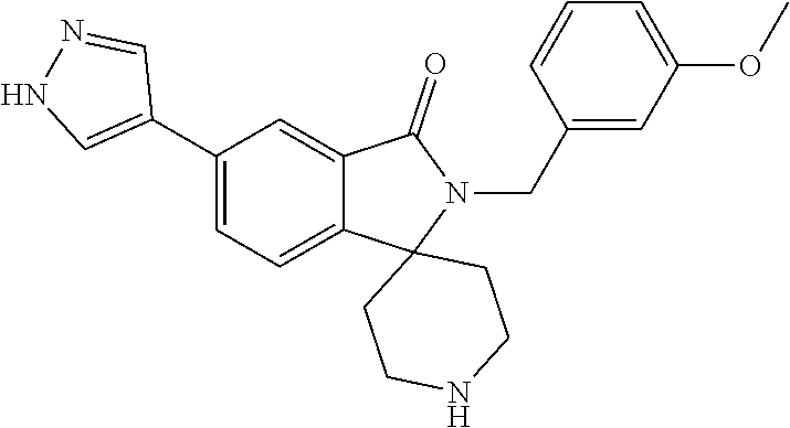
C1(C2=CNN=C2)=CC=C2C(=C1)C(=O)N(CC1=CC(OC)=CC=C1)C21CCNCC1
